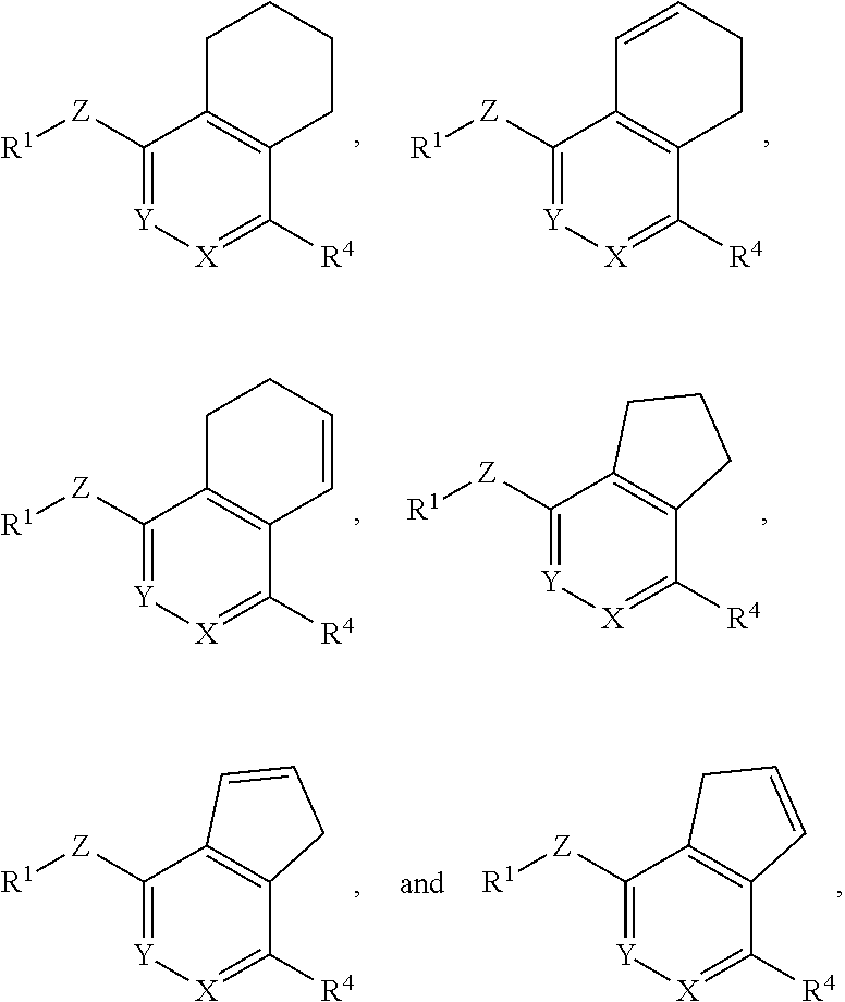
C1([Z][R1])=[Y][X]=C([R4])C2=C1CCCC2.C1([Z][R1])=[Y][X]=C([R4])C2=C1C=CCC2.C1([Z][R1])=[Y][X]=C([R4])C2=C1C=CC2.C1([Z][R1])=[Y][X]=C([R4])C2=C1CC=C2.C1([Z][R1])=[Y][X]=C([R4])C2=C1CCC=C2.C1([Z][R1])=[Y][X]=C([R4])C2=C1CCC2
